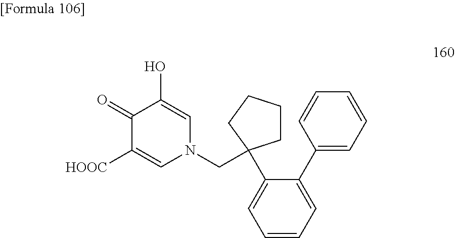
C1(=O)C([HOOC])=CN(CC2(C3=CC=CC=C3C3=CC=CC=C3)CCCC2)C=C1O
